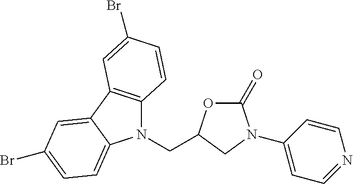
N1(CC2OC(=O)N(C3=CC=NC=C3)C2)C2=C(C3=CC(Br)=CC=C13)C=C(Br)C=C2
